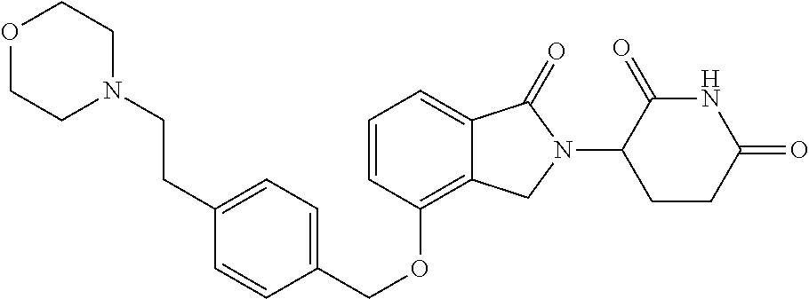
C(OC1=C2C(=CC=C1)C(=O)N(C1C(=O)NC(=O)CC1)C2)C1=CC=C(CCN2CCOCC2)C=C1
